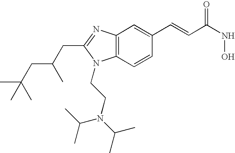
C12=C(C=CC(C=CC(=O)NO)=C1)N(CCN(C(C)C)C(C)C)C(CC(CC(C)(C)C)C)=N2
